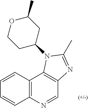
C1=NC2=C(C3=C1N=C(C)N3C1CC(C)OCC1)C=CC=C2
